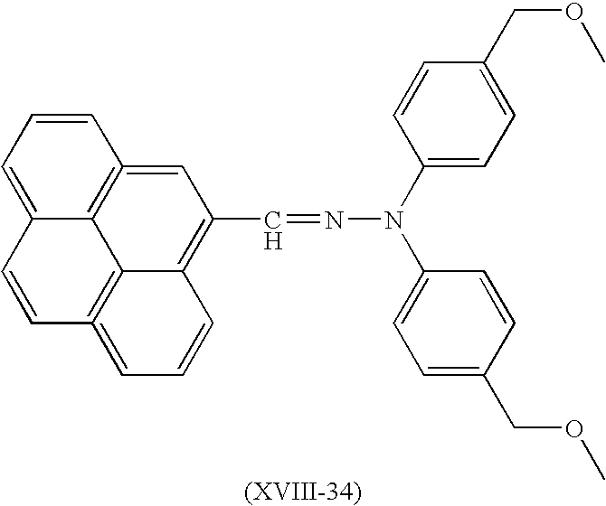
C12=CC=CC3=C1C1=C(=CC=CC1=C(C=NN(C1=CC=C(COC)C=C1)C1=CC=C(COC)C=C1)C=3)C=C2
